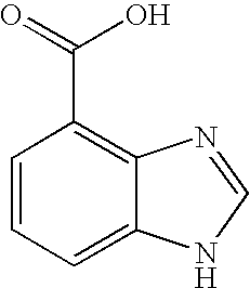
C12=CC=CC(C(=O)O)=C1N=CN2
